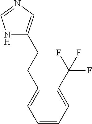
N1=CNC(CCC2=CC=CC=C2C(F)(F)F)=C1
